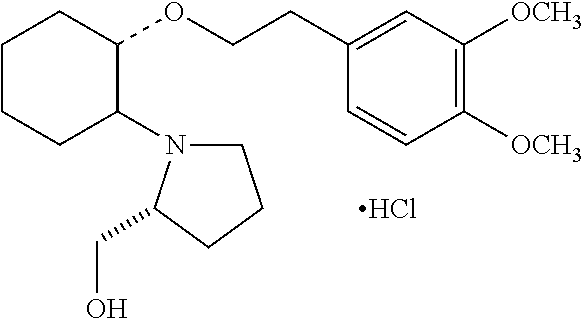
Cl.C1CCC(N2CCCC2CO)C(OCCC2=CC([OCH3])=C([OCH3])C=C2)C1
